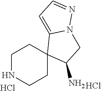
C1NCCC2(C1)C(N)CN1C2=CC=N1.Cl.Cl
